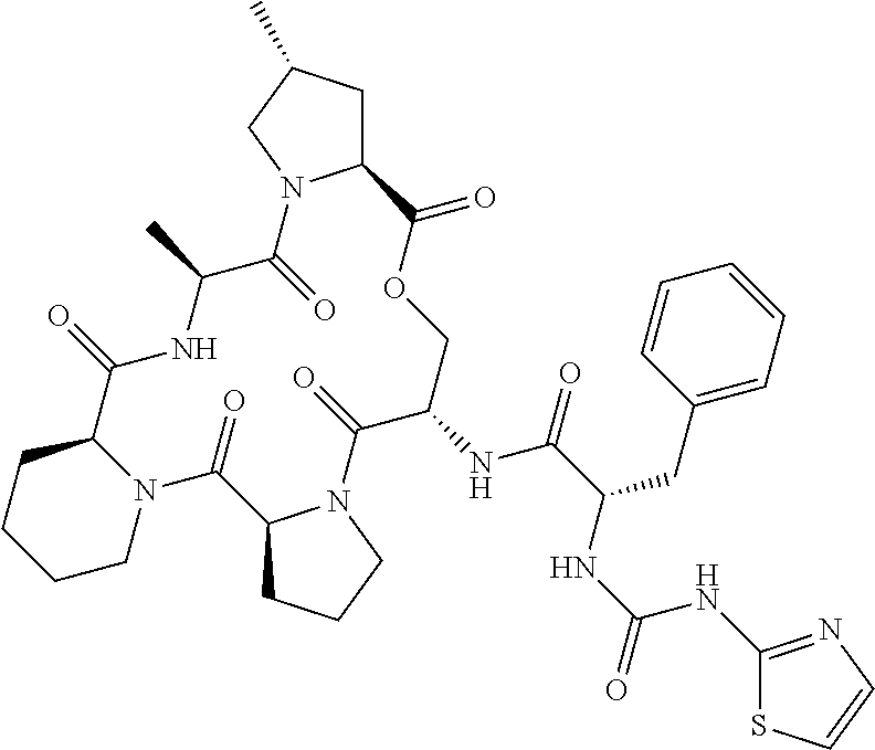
C12CC(C)CN1C(=O)C(C)NC(=O)C1CCCCN1C(=O)C1CCCN1C(=O)C(NC(=O)C(CC1=CC=CC=C1)NC(=O)NC1=NC=CS1)COC2=O
